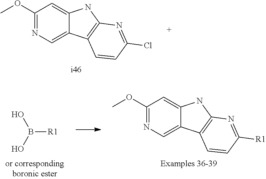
C1(OC)=NC=C2C(=C1)NC1=C2C=CC(Cl)=N1.[i46].[R1]B(O)O.C1(OC)=NC=C2C(=C1)NC1=C2C=CC([R1])=N1.[Examples 36-39]
